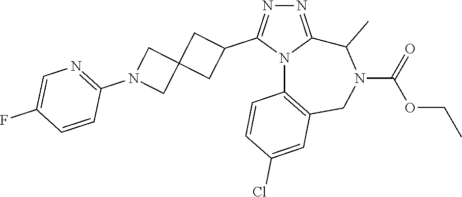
N1=C2N(C(C3CC4(C3)CN(C3=NC=C(F)C=C3)C4)=N1)C1=C(CN(C(OCC)=O)C2C)C=C(Cl)C=C1
